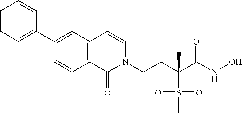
C1=CC=C(C2=CC3=C(C=C2)C(=O)N(CCC(C(NO)=O)(S(C)(=O)=O)C)C=C3)C=C1
